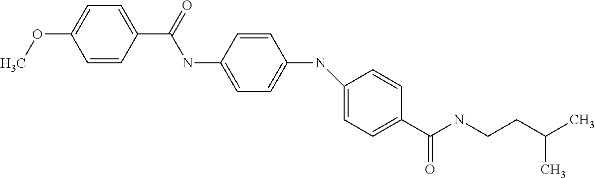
C1=CC(C(NC2=CC=C(NC3=CC=C(C(NCCC(C)C)=O)C=C3)C=C2)=O)=CC=C1OC
